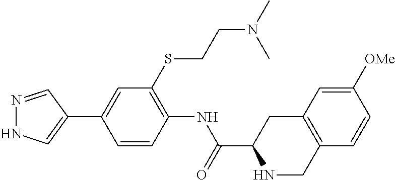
N1=CC(C2=CC(SCCN(C)C)=C(NC(=O)C3NCC4=C(C3)C=C([OMe])C=C4)C=C2)=CN1
